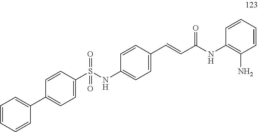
C1(C2=CC=CC=C2)=CC=C(S(NC2=CC=C(C=CC(NC3=C(N)C=CC=C3)=O)C=C2)(=O)=O)C=C1
